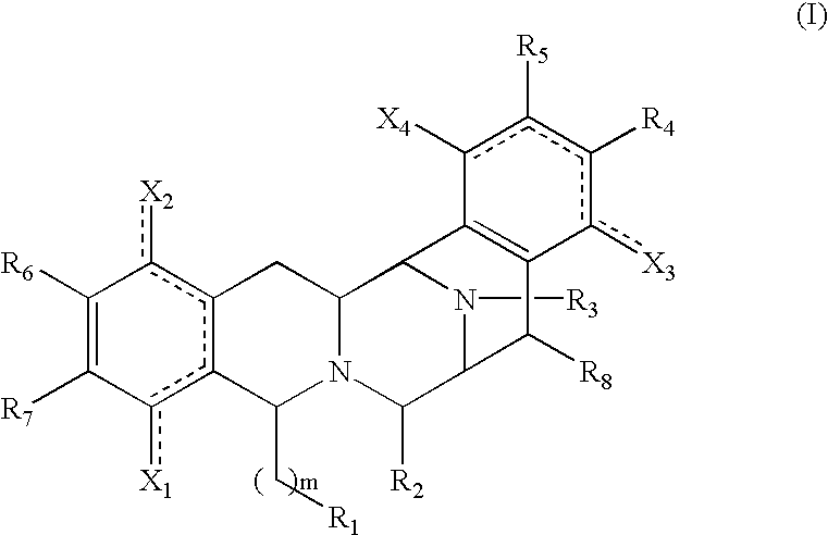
C1([R6])=C([R7])c([X1])c2c(c1[X2])CC1N(C2C[R1])C([R2])C2C([R8])C3=C(C1N2[R3])c([X4])c([R5])c([R4])c3[X3]
